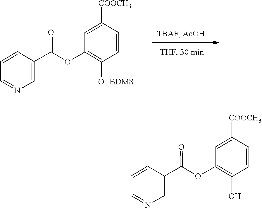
C1=CC=NC=C1C(OC1=C([OTBDMS])C=CC([COOCH3])=C1)=O.C1=CC=NC=C1C(OC1=C(O)C=CC([COOCH3])=C1)=O
